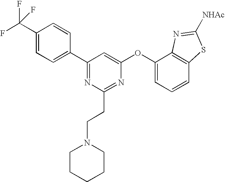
C1(C(F)(F)F)=CC=C(C2=NC(CCN3CCCCC3)=NC(OC3=CC=CC4=C3N=C([NHAc])S4)=C2)C=C1
